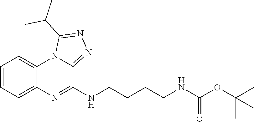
C1=CC=C2C(=C1)N1C(=NN=C1C(C)C)C(NCCCCNC(OC(C)(C)C)=O)=N2
